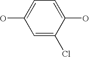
OC1=CC=C(O)C(Cl)=C1
